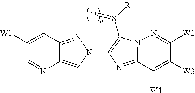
C1([W1])=CC2=NN(C3=C(S([R1])=O)N4C(=N3)C([W4])=C([W3])C([W2])=N4)C=C2N=C1
